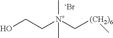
[N+](C[(CH2)6]C)(CCO)(C)C.[-Br]
